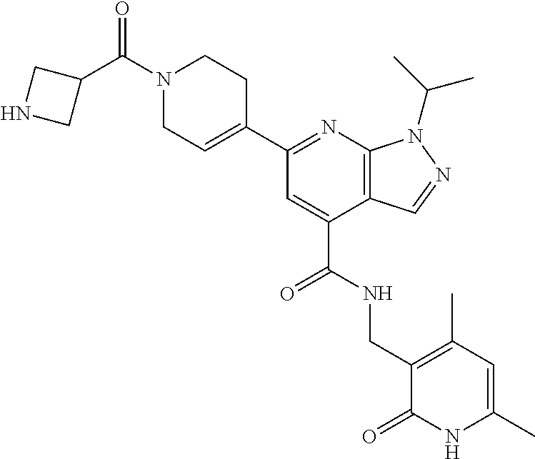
N1=C(C2=CCN(C(C3CNC3)=O)CC2)C=C(C(NCC2=C(C)C=C(C)NC2=O)=O)C2=C1N(C(C)C)N=C2
